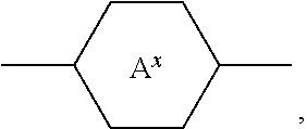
C1CC(C)CCC1C.[Ax]
